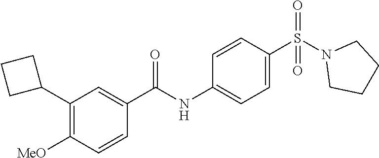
C1(C2CCC2)=C([MeO])C=CC(C(NC2=CC=C(S(N3CCCC3)(=O)=O)C=C2)=O)=C1
